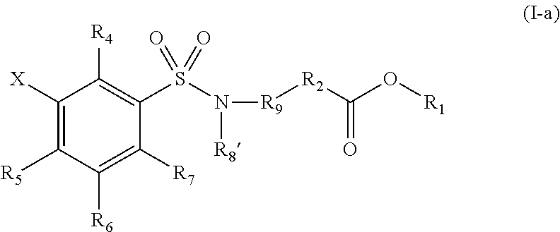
C1([X])=C([R5])C([R6])=C([R7])C(S(N([R8])[R9][R2]C(O[R1])=O)(=O)=O)=C1[R4]
